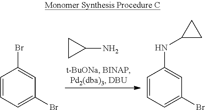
C1(N)CC1.C1=CC=C(Br)C=C1Br.C1=CC=C(Br)C=C1NC1CC1
